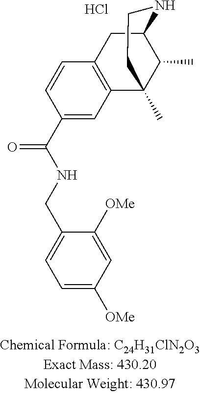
C1(C(NCC2=CC=C([OMe])C=C2[OMe])=O)=CC2=C(C=C1)CC1C(C)C2(C)CCN1.Cl
